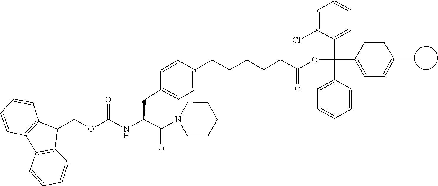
C1CN(C(C(NC(=O)OCC2C3=C(C4=C2C=CC=C4)C=CC=C3)CCC2=CCC=C(CCCCCC(OC(C3=CC=C(C)C=C3)(C3=CC=CC=C3Cl)C3=CCC=CC=C3)=O)C=C2)=O)CCC1
